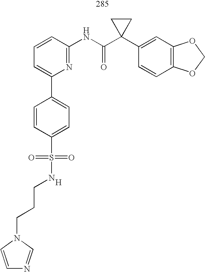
C1=C(C2=CC=C(S(=O)(=O)NCCCN3C=NC=C3)C=C2)N=C(NC(C2(C3=CC4=C(C=C3)OCO4)CC2)=O)C=C1.[H]
